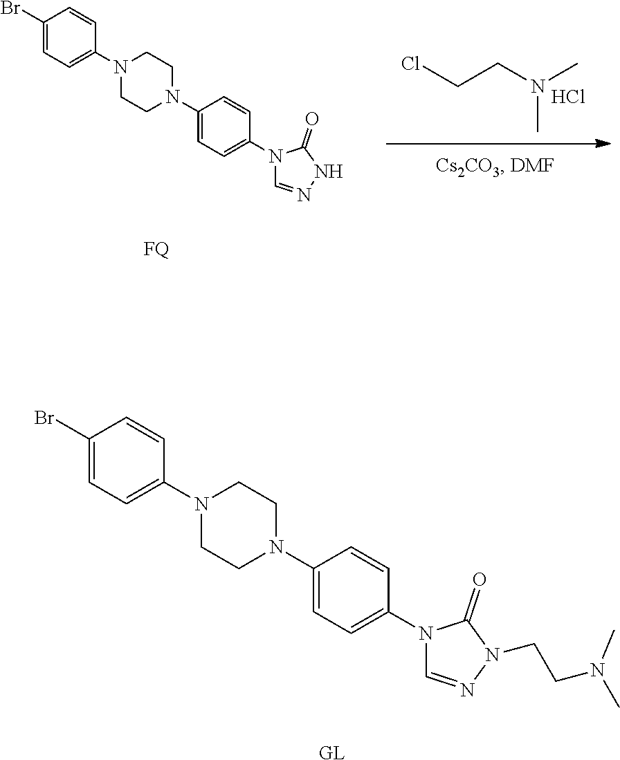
[GL].C1(Br)=CC=C(N2CCN(C3=CC=C(N4C=NN(CCN(C)C)C4=O)C=C3)CC2)C=C1.C1(Br)=CC=C(N2CCN(C3=CC=C(N4C=NNC4=O)C=C3)CC2)C=C1.[FQ].ClCCN(C)C.Cl
